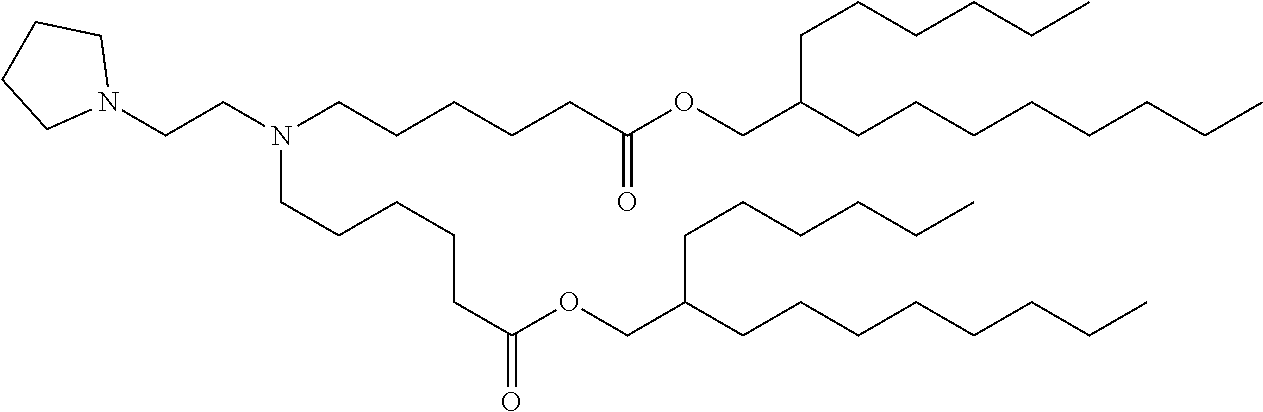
N1(CCN(CCCCCC(OCC(CCCCCCCC)CCCCCC)=O)CCCCCC(=O)OCC(CCCCCCCC)CCCCCC)CCCC1
